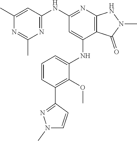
C1(NC2=NC3=C(C(NC4=CC=CC(C5=NN(C)C=C5)=C4OC)=C2)C(=O)N(C)N3)=NC(C)=NC(C)=C1
